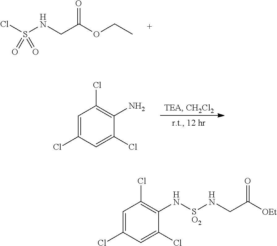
C(C(OCC)=O)NS(Cl)(=O)=O.C1=C(Cl)C=C(Cl)C(N)=C1Cl.C1=C(Cl)C=C(Cl)C(N[SO2]NCC([OEt])=O)=C1Cl
